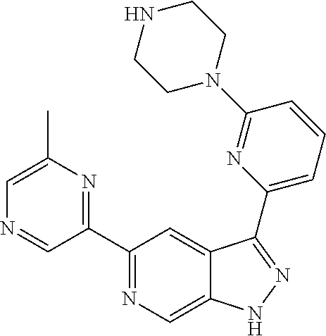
C1(C2=NC(C)=CN=C2)=NC=C2C(=C1)C(C1=CC=CC(N3CCNCC3)=N1)=NN2
